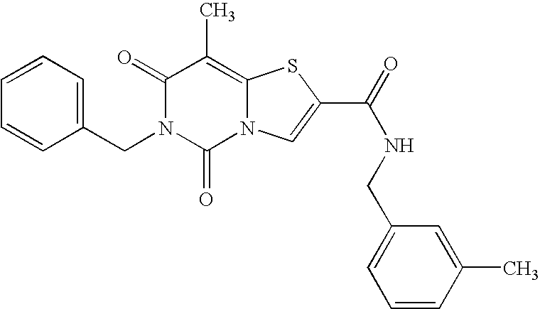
C1=CC=CC(CN2C(=O)N3C(=C(C)C2=O)SC(C(=O)NCC2=CC=CC(C)=C2)=C3)=C1
